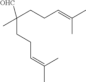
[OHC]C(CCC=C(C)C)(C)CCC=C(C)C
